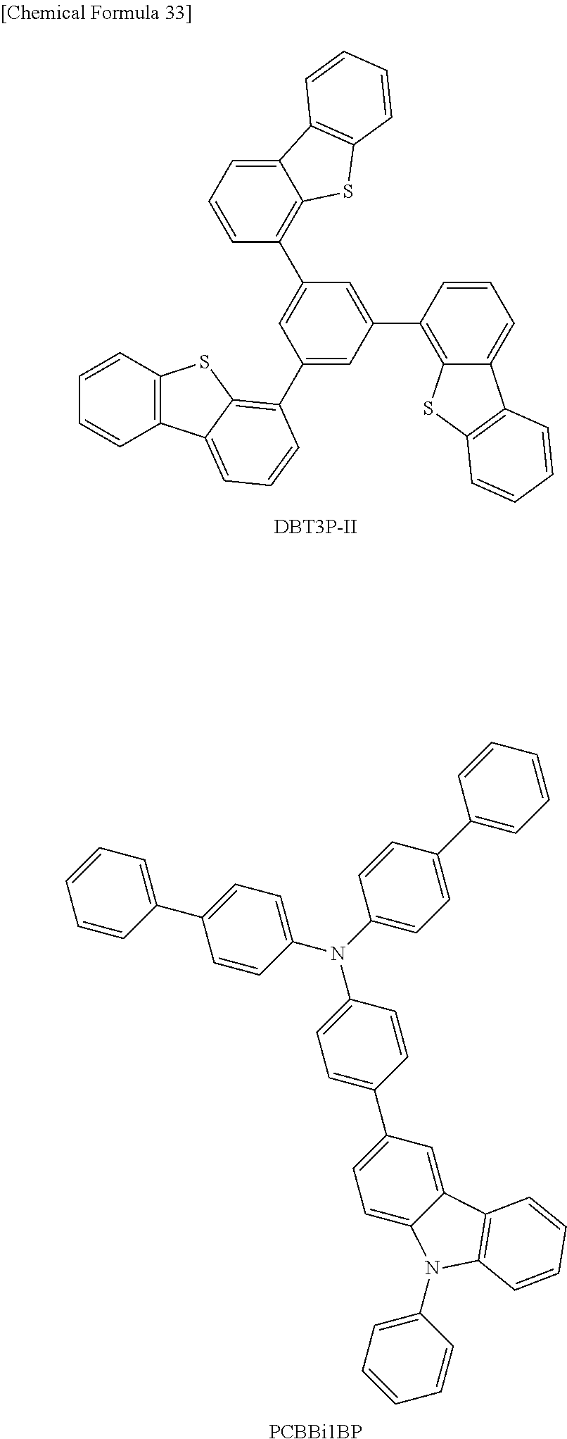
C1(C2=C3C(=CC=C2)C2=C(C=CC=C2)S3)=CC(C2=C3C(=CC=C2)C2=C(S3)C=CC=C2)=CC(C2=C3C(=CC=C2)C2=C(S3)C=CC=C2)=C1.[DBT3P-II].C1(N(C2=CC=C(C3=CC=C4C(=C3)C3=C(N4C4=CC=CC=C4)C=CC=C3)C=C2)C2=CC=C(C3=CC=CC=C3)C=C2)=CC=C(C2=CC=CC=C2)C=C1.[PCBBi1BP]
